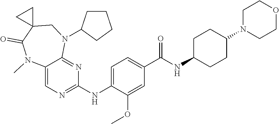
C12=CN=C(NC3=CC=C(C(NC4CCC(N5CCOCC5)CC4)=O)C=C3OC)N=C1N(C1CCCC1)CC1(C(=O)N2C)CC1
